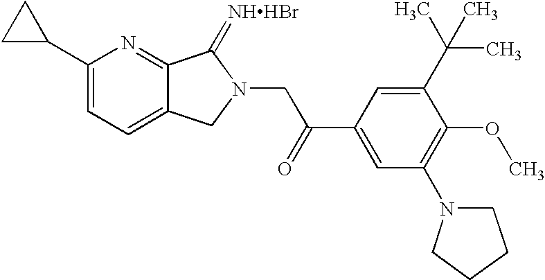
C1(C2=CC=C3C(=N2)C(=[NHHBr])N(CC(C2=CC(N4CCCC4)=C(OC)C(C(C)(C)C)=C2)=O)C3)CC1
